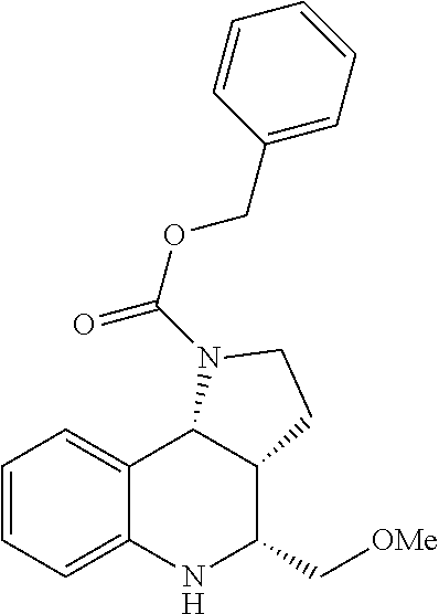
C1=CC=C2C(=C1)C1C(C(C[OMe])N2)CCN1C(=O)OCC1=CC=CC=C1
